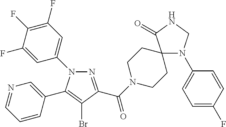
N1(C2=CC(F)=C(F)C(F)=C2)N=C(C(=O)N2CCC3(CC2)N(C2=CC=C(F)C=C2)CNC3=O)C(Br)=C1C1=CN=CC=C1
